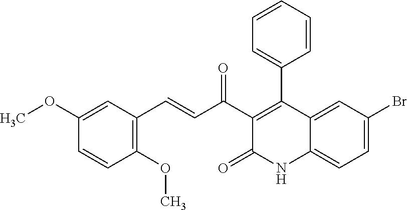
C1=C2C(=CC=C1Br)NC(=O)C(C(C=CC1=C(OC)C=CC(OC)=C1)=O)=C2C1=CC=CC=C1
